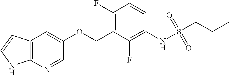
S(NC1=C(F)C(COC2=CC3=C(N=C2)NC=C3)=C(F)C=C1)(=O)(=O)CCC
